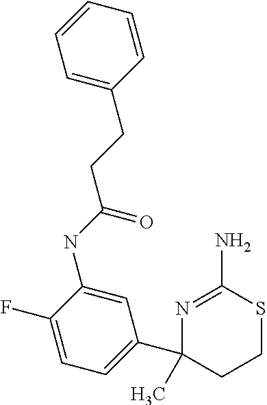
C1=C(NC(CCC2=CC=CC=C2)=O)C(F)=CC=C1C1(C)CCSC(N)=N1
